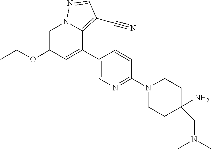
C1=C(OCC)C=C(C2=CN=C(N3CCC(N)(CN(C)C)CC3)C=C2)C2=C(C#N)C=NN12
